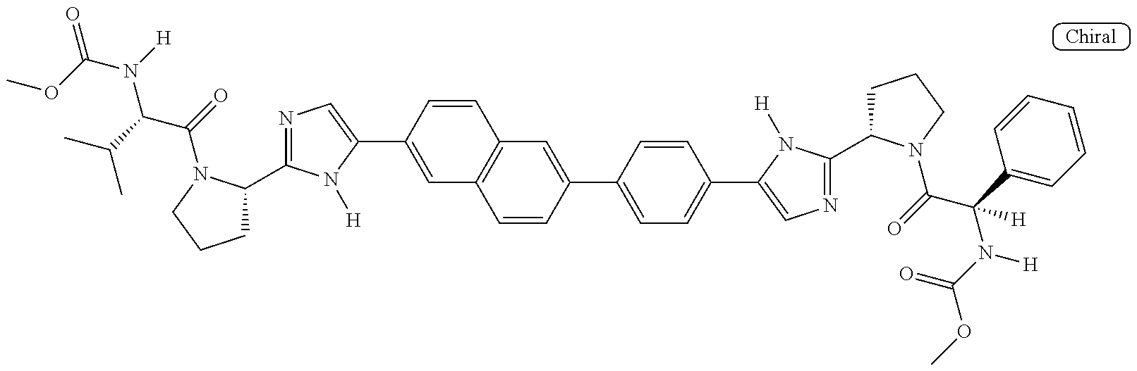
O=C(OC)N([H])C(C(C)C)C(=O)N1C(C2=NC=C(C3=CC4=C(C=C3)C=C(C3=CC=C(C5=CN=C(C6CCCN6C(=O)C(C6=CC=CC=C6)(N(C(OC)=O)[H])[H])N5[H])C=C3)C=C4)N2[H])CCC1
